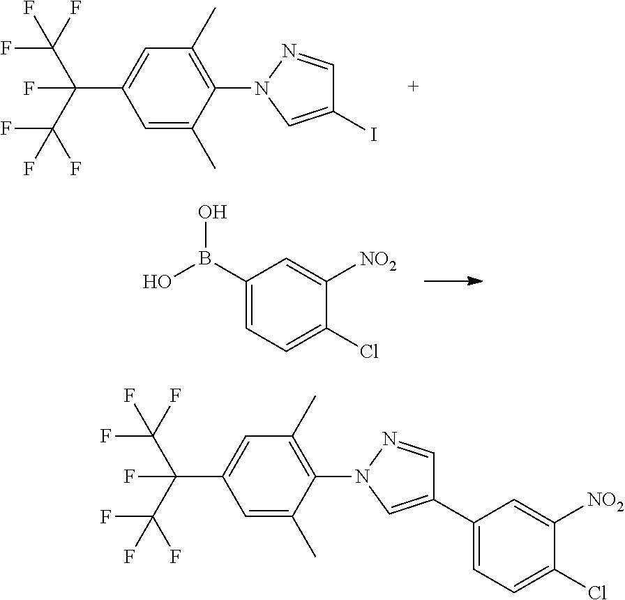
C1(N2C=C(I)C=N2)=C(C)C=C(C(C(F)(F)F)(C(F)(F)F)F)C=C1C.C1(B(O)O)=CC=C(Cl)C([NO2])=C1.C1(N2C=C(C3=CC=C(Cl)C([NO2])=C3)C=N2)=C(C)C=C(C(C(F)(F)F)(C(F)(F)F)F)C=C1C
